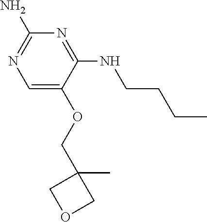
C1=C(OCC2(C)COC2)C(NCCCC)=NC(N)=N1
